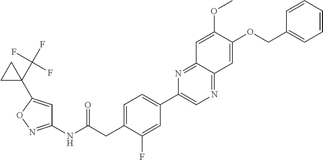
C1(NC(CC2=CC=C(C3=CN=C4C(=N3)C=C(OC)C(OCC3=CC=CC=C3)=C4)C=C2F)=O)=NOC(C2(C(F)(F)F)CC2)=C1
